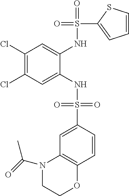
C1(Cl)=C(Cl)C=C(NS(=O)(=O)C2=CC3=C(C=C2)OCCN3C(=O)C)C(NS(=O)(C2=CC=CS2)=O)=C1
